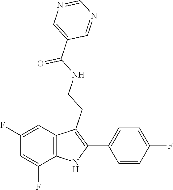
O=C(NCCC1=C(C2=CC=C(F)C=C2)NC2=C1C=C(F)C=C2F)C1=CN=CN=C1
